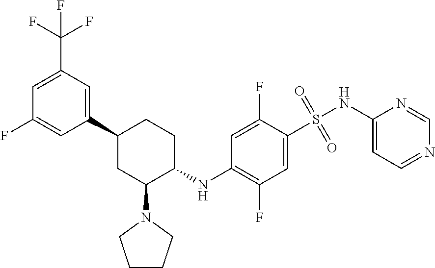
FC(F)(C1=CC(F)=CC(C2CC(N3CCCC3)C(NC3=C(F)C=C(S(=O)(=O)NC4=CC=NC=N4)C(F)=C3)CC2)=C1)F
